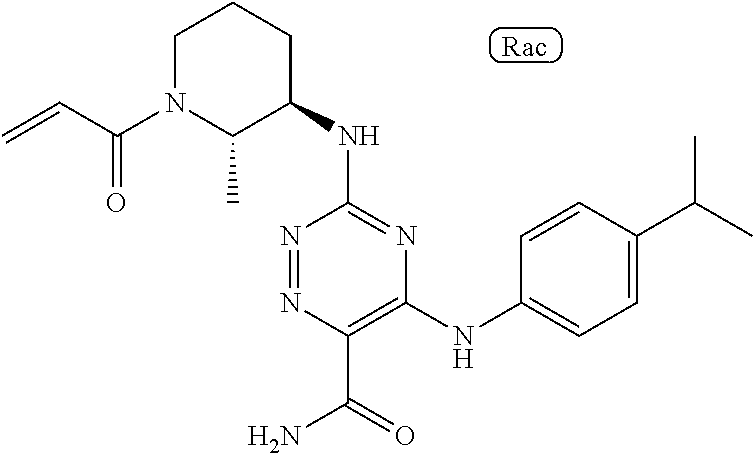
C1(C)C(NC2=NC(NC3=CC=C(C(C)C)C=C3)=C(C(=O)N)N=N2)CCCN1C(=O)C=C.[Rac]
